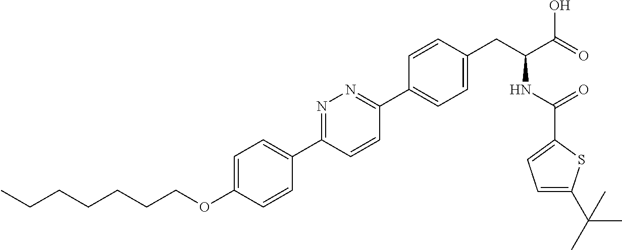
C(OC1=CC=C(C2=NN=C(C3=CC=C(CC(NC(=O)C4=CC=C(C(C)(C)C)S4)C(=O)O)C=C3)C=C2)C=C1)CCCCCC
